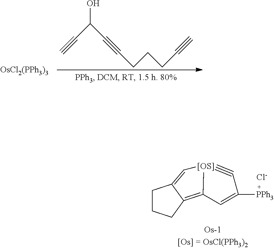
OC(C#C)C#CCCCC#C.[OsCl2(PPh3)3].C12=C3C(=C[[OS]]1#CC([PPh3])=C2)CCC3.[Cl-]
